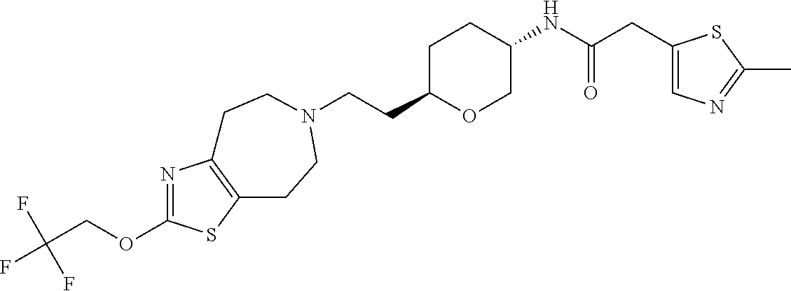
C(CC1OCC(NC(CC2=CN=C(C)S2)=O)CC1)N1CCC2=C(N=C(OCC(F)(F)F)S2)CC1
